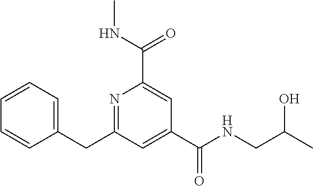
C1=CC=C(CC2=NC(C(NC)=O)=CC(C(NCC(C)O)=O)=C2)C=C1
